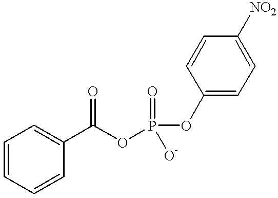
C1=CC=CC(C(OP(OC2=CC=C([NO2])C=C2)(=O)[O-])=O)=C1
